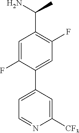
C1([CF3])=CC(C2=CC(F)=C(C(N)C)C=C2F)=CC=N1
